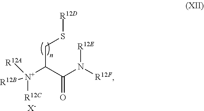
[N+](C(C(N([R12F])[R12E])=O)CS[R12D])([R12A])([R12B])[R12C].[X-]
